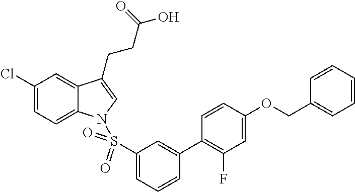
C1(Cl)=CC=C2C(=C1)C(CCC(O)=O)=CN2S(C1=CC=CC(C2=C(F)C=C(OCC3=CC=CC=C3)C=C2)=C1)(=O)=O
